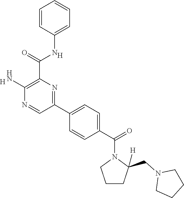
[H].C1(N)=C(C(=O)NC2=CC=CC=C2)N=C(C2=CC=C(C(=O)N3CCCC3(CN3CCCC3)[H])C=C2)C=N1.[H]
